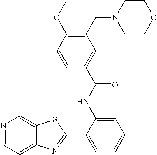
N1=CC=C2C(=C1)SC(C1=CC=CC=C1NC(C1=CC(CN3CCOCC3)=C(OC)C=C1)=O)=N2
